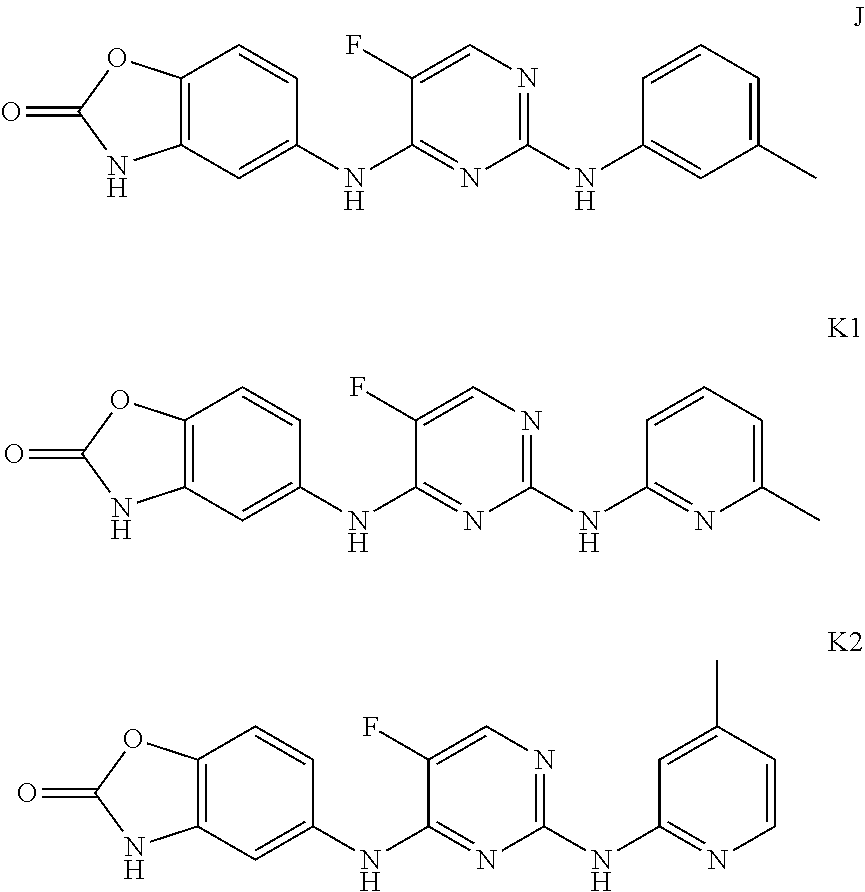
C1=CC2=C(C=C1NC1=NC(NC3=CC(C)=CC=C3)=NC=C1F)NC(=O)O2.C1=CC2=C(C=C1NC1=NC(NC3=NC(C)=CC=C3)=NC=C1F)NC(=O)O2.C1=CC2=C(C=C1NC1=NC(NC3=NC=CC(C)=C3)=NC=C1F)NC(=O)O2
